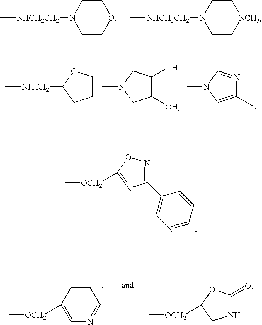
C[NHCH2CH2]N1CCOCC1.C[NHCH2CH2]N1CC[NCH3]CC1.C[NHCH2]C1CCCO1.N1(C)CC([OH])C(O)C1.N1(C)C=C(C)N=C1.C1([OCH2]C)=NC(C2=CN=CC=C2)=NO1.C1=C([OCH2]C)C=CC=N1.N1C(=O)OC([OCH2]C)C1
